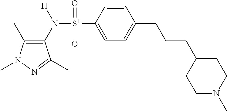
C1(C)=C(N([S+](C2=CC=C(CCCC3CCN(C)CC3)C=C2)(=O)[O-])[H])C(C)=NN1C
